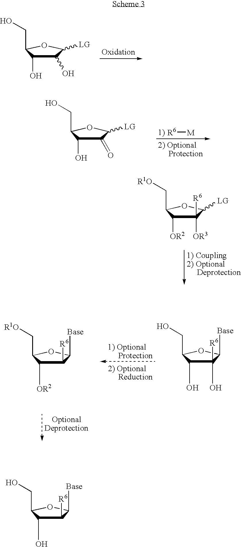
C1(O)C(O)C(CO)OC1[LG].C1(O)([R6])C(O)C(CO)OC1[Base].C1([R6])C([OR2])C(C[R1O])OC1[Base].[R6][M].C1(=O)C(O)C(CO)OC1[LG].C1([OR3])([R6])C([OR2])C(C[R1O])OC1[LG].C1([R6])C(O)C(CO)OC1[Base]
